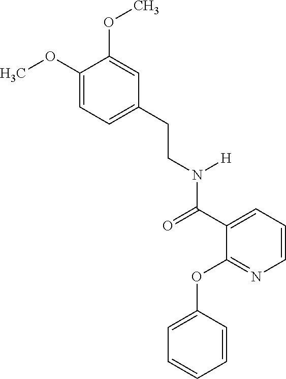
C1=C(CCN(C(C2=CC=CN=C2OC2=CC=CC=C2)=O)[H])C=C(OC)C(OC)=C1
